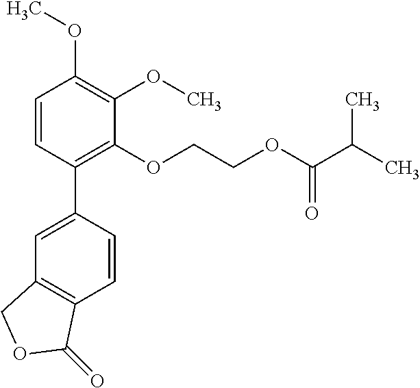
C1=CC(C2=CC3=C(C=C2)C(=O)OC3)=C(OCCOC(C(C)C)=O)C(OC)=C1OC
